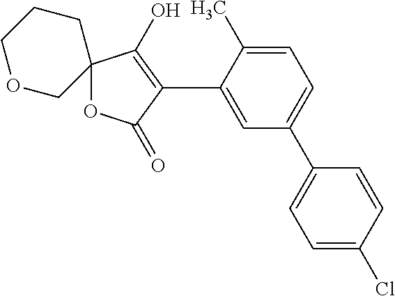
C1=C(C)C(C2=C(O)C3(OC2=O)CCCOC3)=CC(C2=CC=C(Cl)C=C2)=C1
